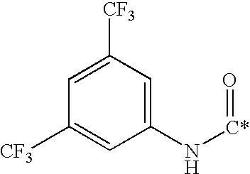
C1=C([CF3])C=C(N[C*]=O)C=C1[CF3]
